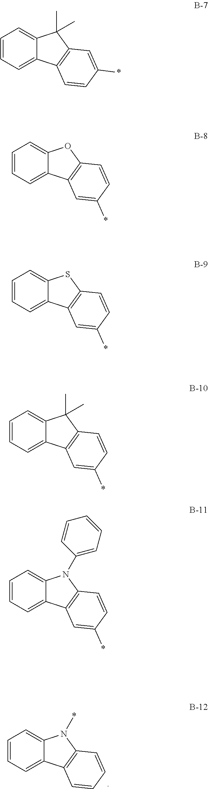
C12=CC=CC=C1C1=C(N2*)C=CC=C1.C12=CC=CC=C1C1=C(C2(C)C)C=C(*)C=C1.C12=CC=CC=C1C1=C(O2)C=CC(*)=C1.C12=CC=CC=C1C1=C(S2)C=CC(*)=C1.C12=CC=CC=C1C1=C(C2(C)C)C=CC(*)=C1.C12=CC=CC=C1C1=C(N2C2=CC=CC=C2)C=CC(*)=C1
